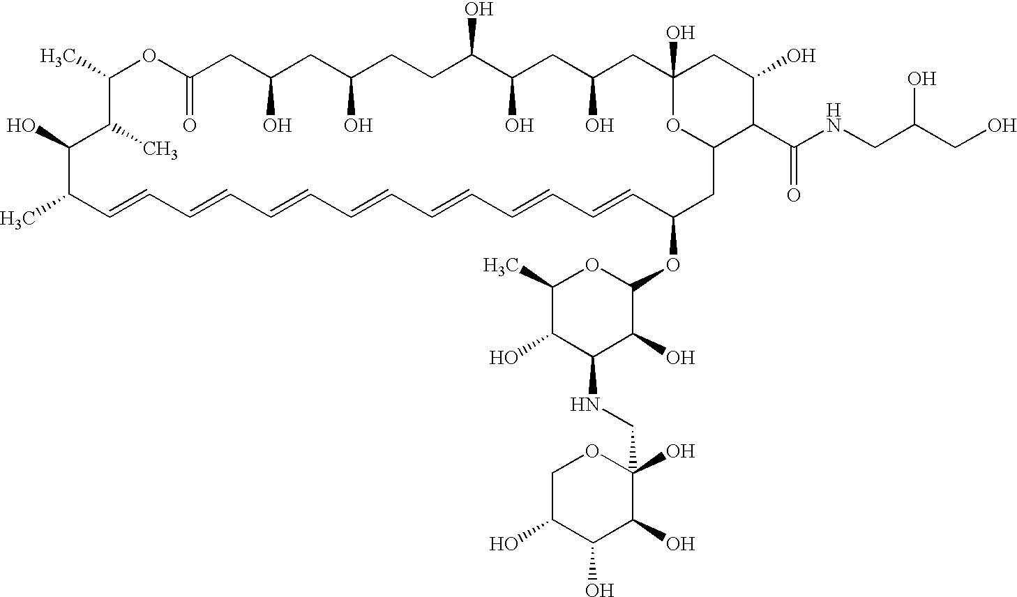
CC1C=CC=CC=CC=CC=CC=CC=CC(OC2OC(C)C(O)C(NCC3(O)OCC(O)C(O)C3O)C2O)CC2OC(O)(CC(O)CC(O)C(O)CCC(O)CC(O)CC(=O)OC(C)C(C)C1O)CC(O)C2C(NCC(CO)O)=O
